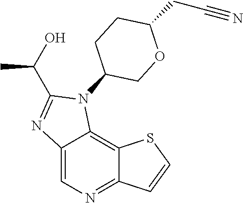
CC(O)C1=NC2=CN=C3C(=C2N1C1CCC(CC#N)OC1)SC=C3
